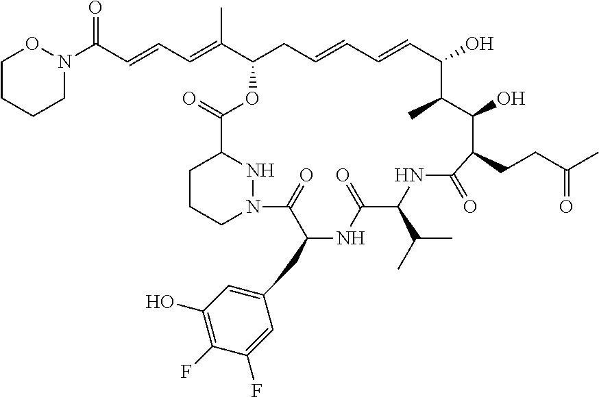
N1(C(C=CC=C(C2CC=CC=CC(O)C(C)C(O)C(CCC(C)=O)C(=O)NC(C(C)C)C(=O)NC(CC3=CC(O)=C(F)C(F)=C3)C(=O)N3CCCC(C(=O)O2)N3)C)=O)OCCCC1
